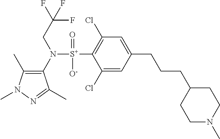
C1(C)=C(N([S+](C2=C(Cl)C=C(CCCC3CCN(C)CC3)C=C2Cl)(=O)[O-])CC(F)(F)F)C(C)=NN1C
